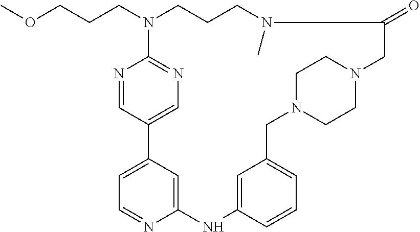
N1(CCCOC)C2=NC=C(C=N2)C2=CC=NC(=C2)NC2=CC(=CC=C2)CN2CCN(CC2)CC(=O)N(C)CCC1
